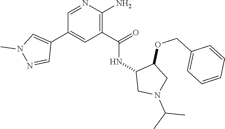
C1=NC(N)=C(C(=O)NC2CN(C(C)C)CC2OCC2=CC=CC=C2)C=C1C1=CN(C)N=C1
